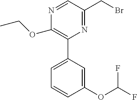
N1=C(CBr)C=NC(OCC)=C1C1=CC=CC(OC(F)F)=C1
